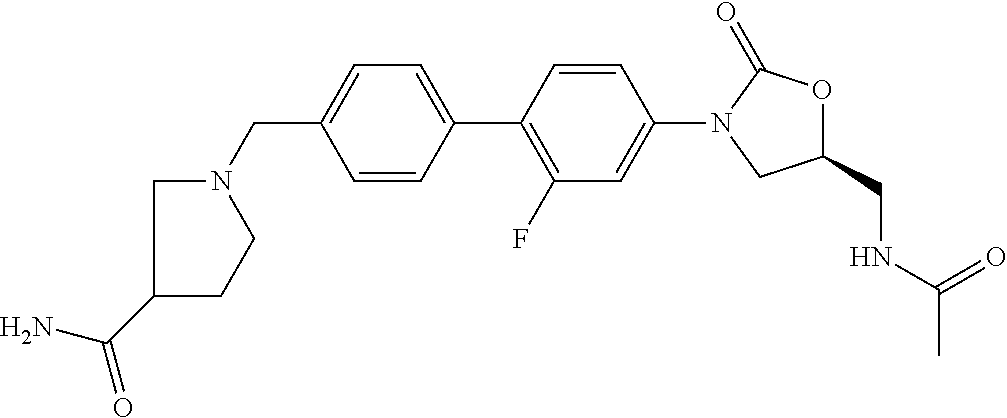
C1=CC(CN2CC(C(N)=O)CC2)=CC=C1C1=C(F)C=C(N2CC(CNC(C)=O)OC2=O)C=C1
